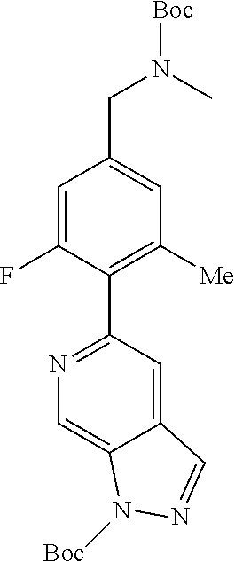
C(N([Boc])C)C1=CC([Me])=C(C2=NC=C3C(=C2)C=NN3[Boc])C(F)=C1
